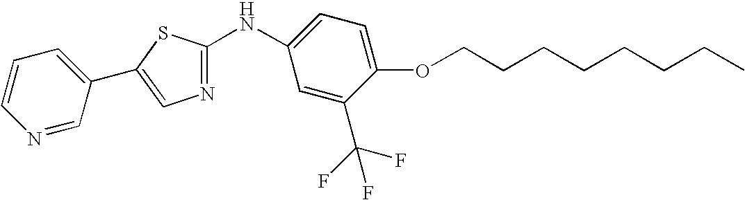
C1=CC=C(C2=CN=C(NC3=CC=C(OCCCCCCCC)C(C(F)(F)F)=C3)S2)C=N1
